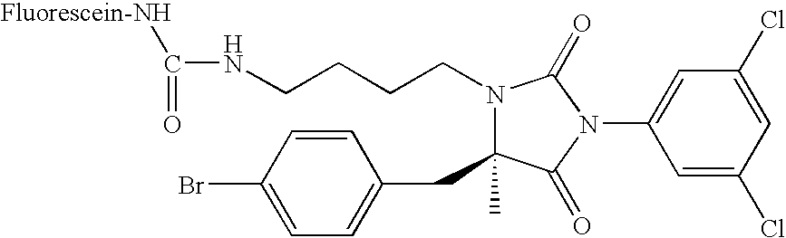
C1=CC(Br)=CC=C1CC1(C)N(CCCCNC([Fluorescein-NH])=O)C(=O)N(C2=CC(Cl)=CC(Cl)=C2)C1=O
